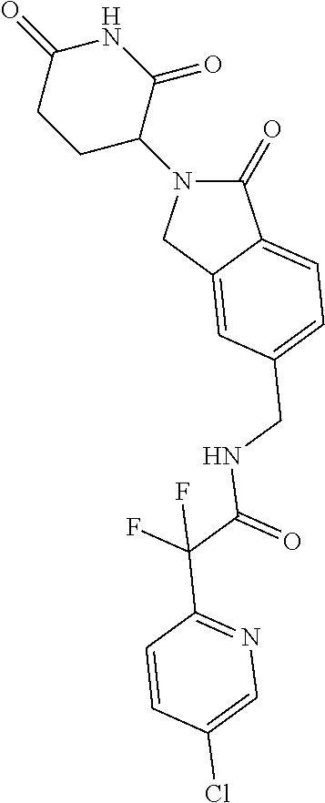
C1(=O)N(C2CCC(=O)NC2=O)CC2=CC(CNC(C(C3=NC=C(Cl)C=C3)(F)F)=O)=CC=C12
